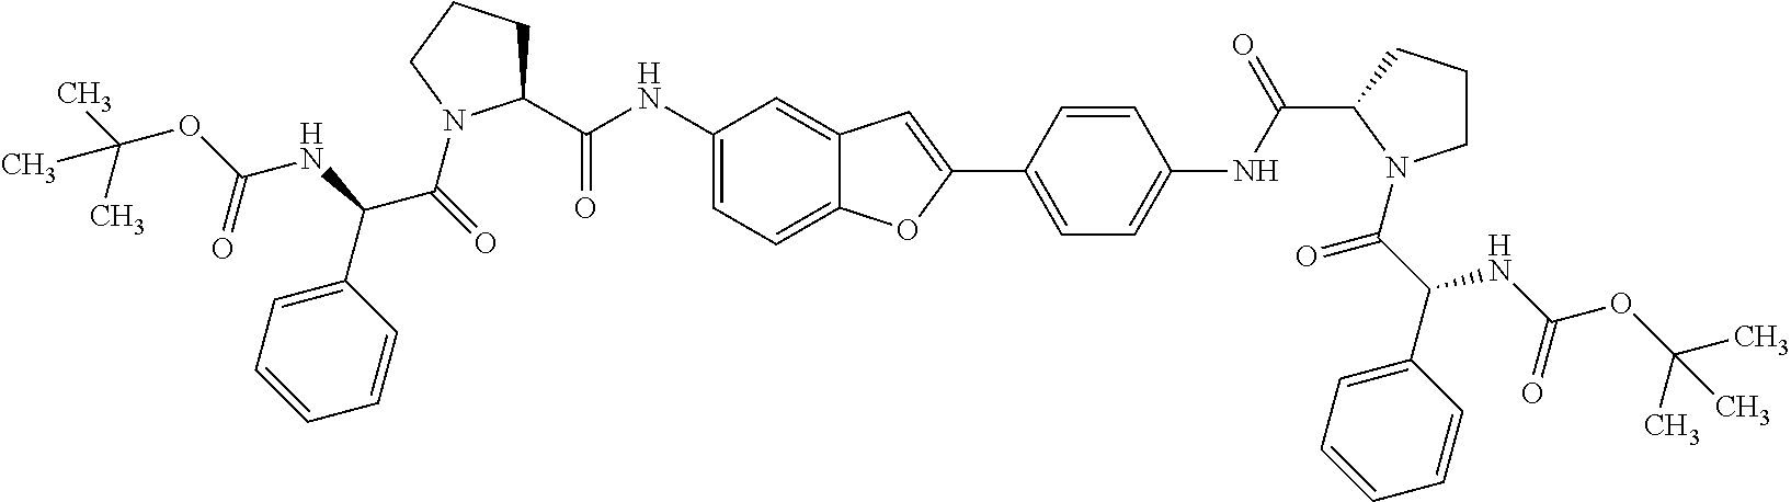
C1(C(=O)NC2=CC=C3C(=C2)C=C(C2=CC=C(NC(=O)C4CCCN4C(=O)C(NC(=O)OC(C)(C)C)C4=CC=CC=C4)C=C2)O3)CCCN1C(=O)C(C1=CC=CC=C1)NC(=O)OC(C)(C)C
